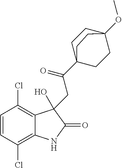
C1=CC(Cl)=C2C(=C1Cl)C(O)(CC(C13CCC(OC)(CC1)CC3)=O)C(=O)N2
